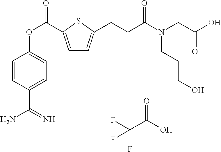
C1=C(C(OC2=CC=C(C(N)=N)C=C2)=O)SC(CC(C(N(CC(O)=O)CCCO)=O)C)=C1.FC(C(O)=O)(F)F
